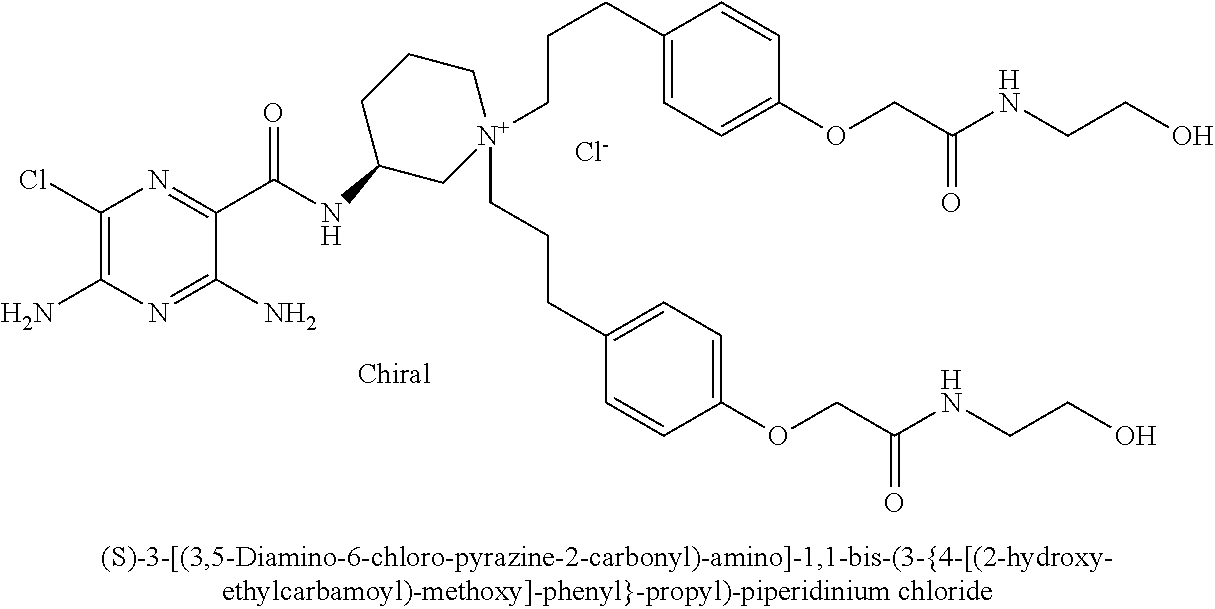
[Cl-].C1(Cl)=C(N)N=C(N)C(C(=O)NC2C[N+](CCCC3=CC=C(OCC(=O)NCCO)C=C3)(CCCC3=CC=C(OCC(=O)NCCO)C=C3)CCC2)=N1
